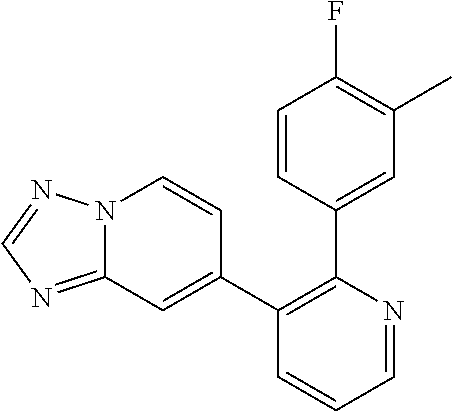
C1=NC(C2=CC(C)=C(F)C=C2)=C(C2=CC3=NC=NN3C=C2)C=C1
